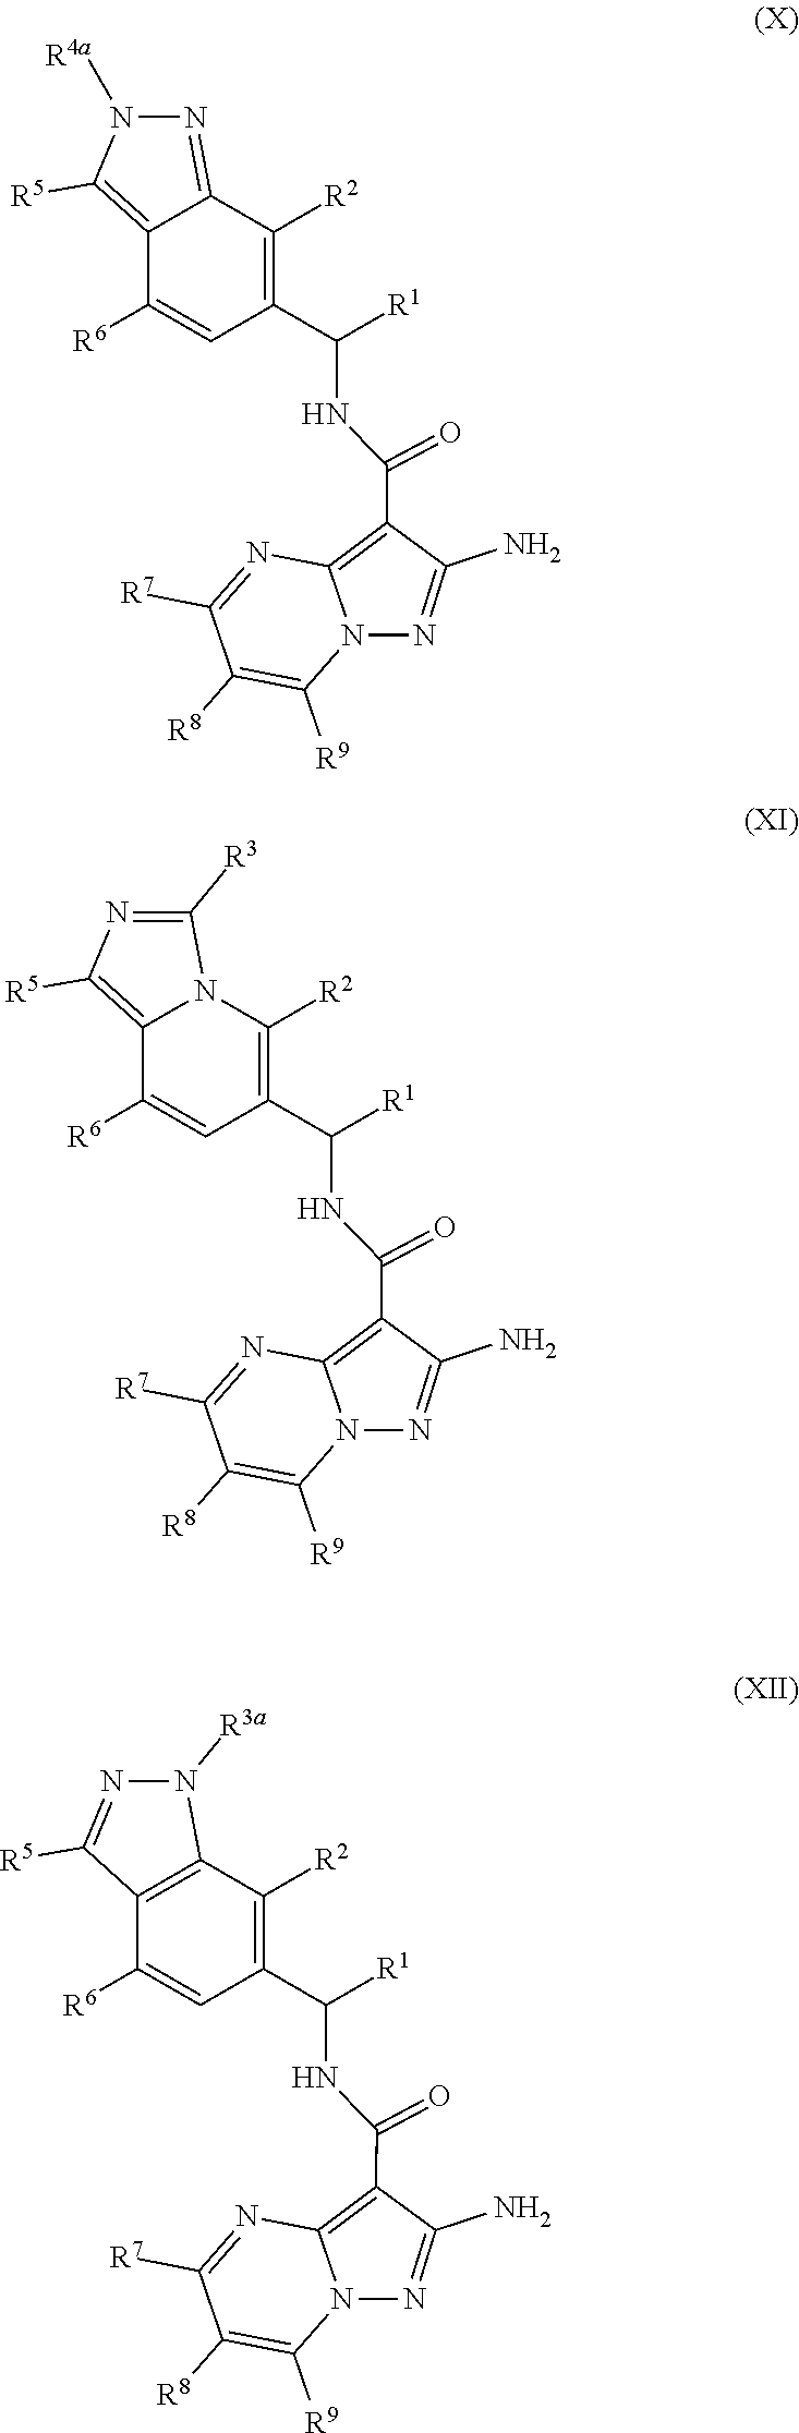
N1([R4a])N=C2C(=C1[R5])C([R6])=CC(C([R1])NC(C1=C3N(N=C1N)C([R9])=C([R8])C([R7])=N3)=O)=C2[R2].N1=C([R3])N2C(=C1[R5])C([R6])=CC(C([R1])NC(C1=C3N(N=C1N)C([R9])=C([R8])C([R7])=N3)=O)=C2[R2].N1=C([R5])C2=C(N1[R3a])C([R2])=C(C([R1])NC(C1=C3N(N=C1N)C([R9])=C([R8])C([R7])=N3)=O)C=C2[R6]
